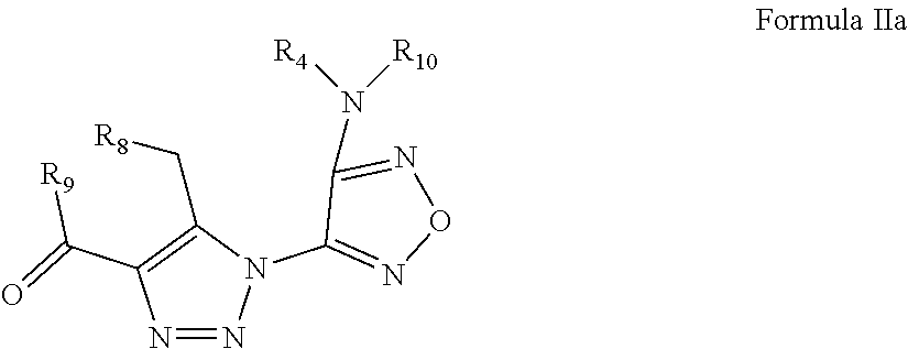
N1=NN(C2=NON=C2N([R10])[R4])C(C[R8])=C1C([R9])=O
